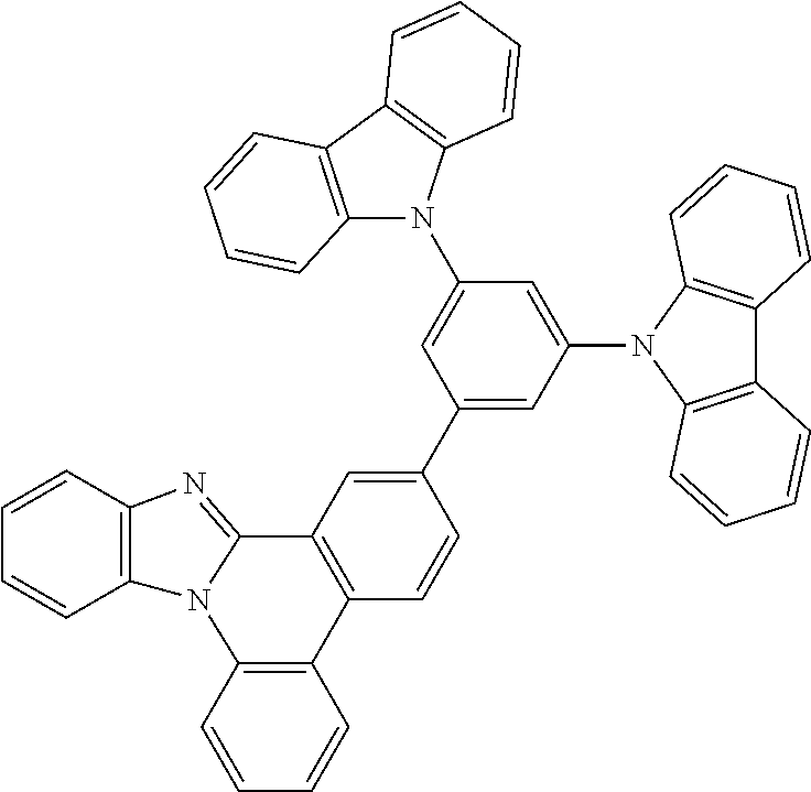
C1=CC2=C(C=C1)N1C(=NC3=C1C=CC=C3)C1=C2C=CC(C2=CC(N3C4=C(C5=C3C=CC=C5)C=CC=C4)=CC(N3C4=C(C5=C3C=CC=C5)C=CC=C4)=C2)=C1
